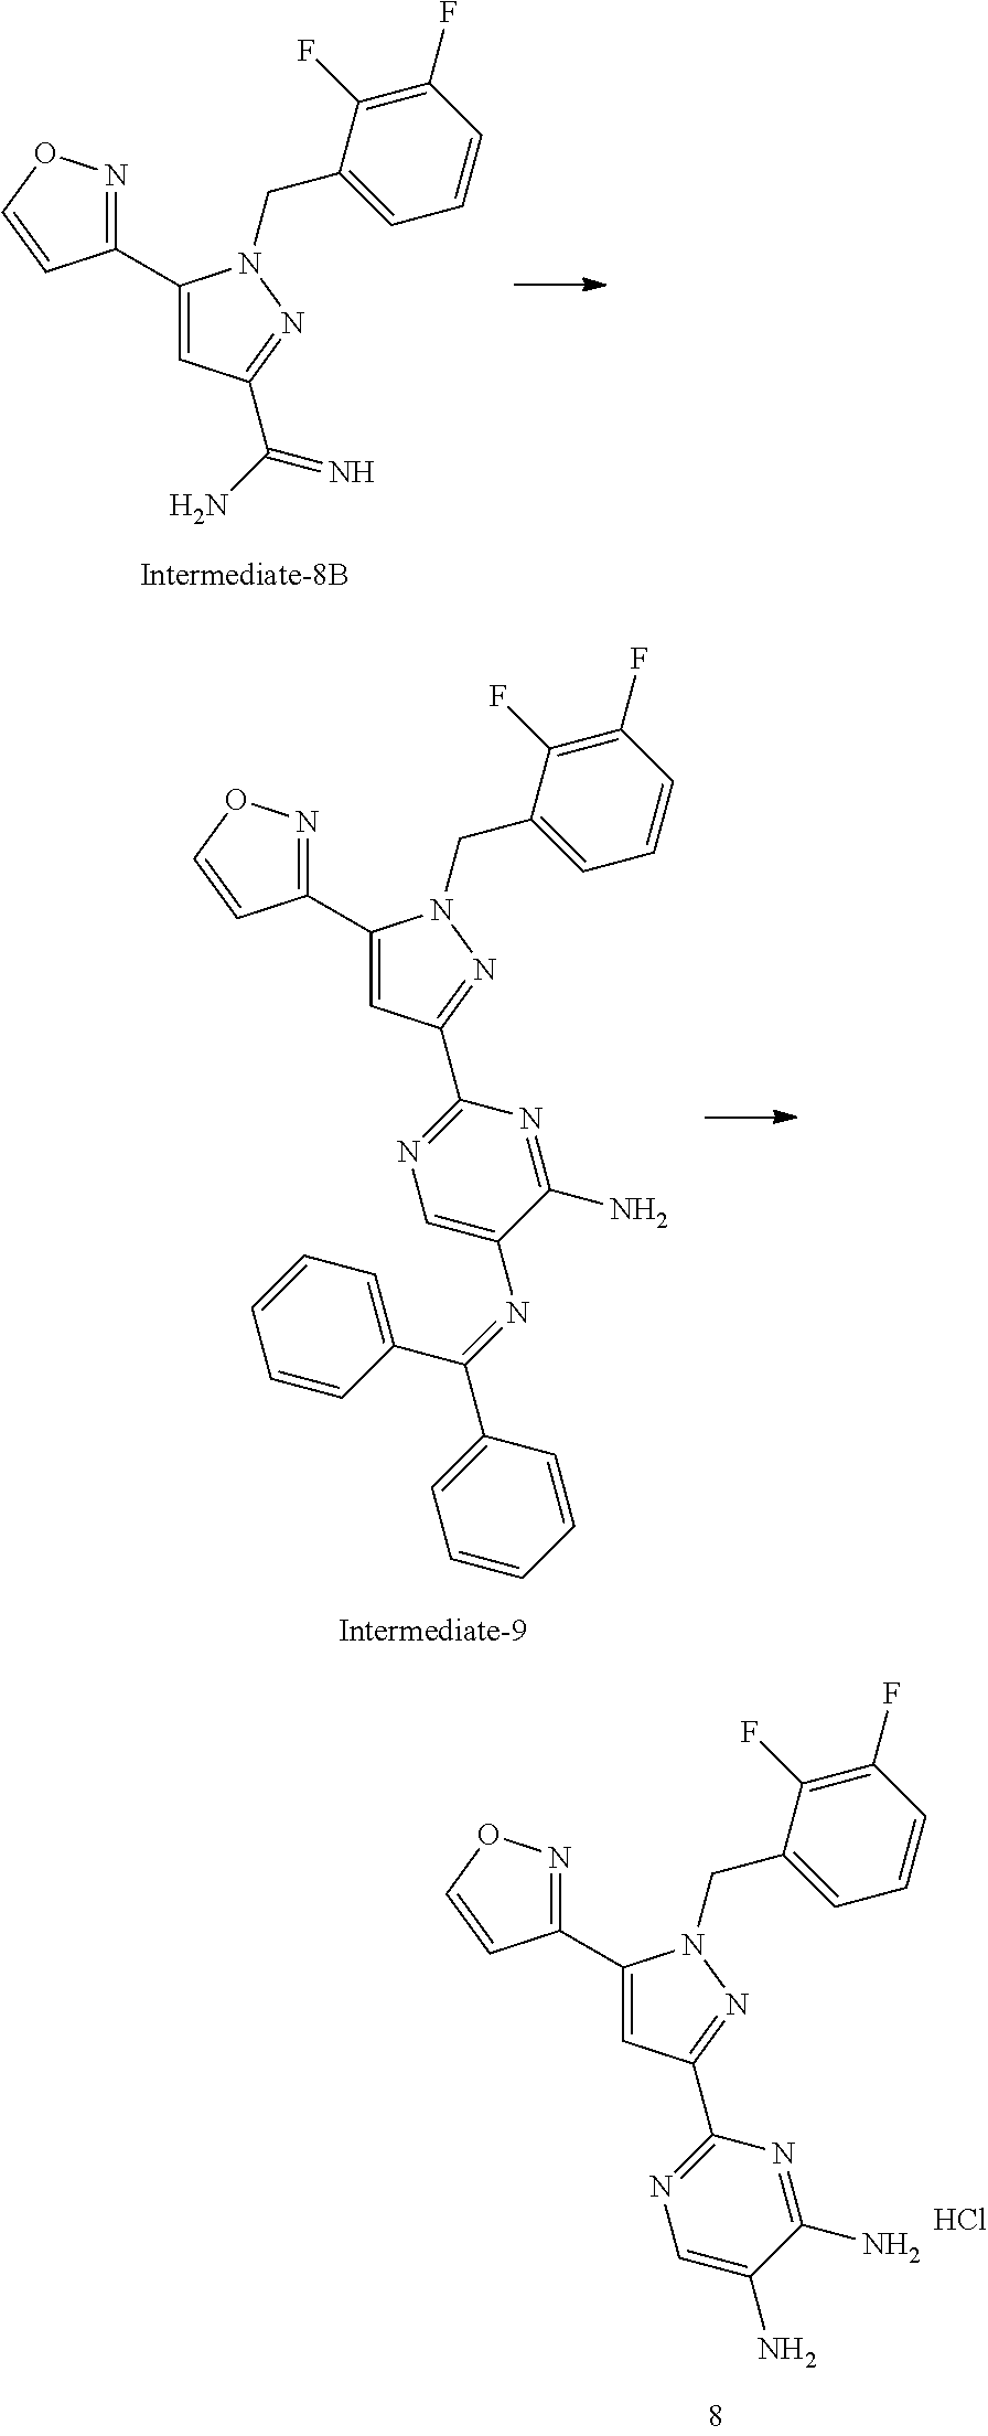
C1(C2=NOC=C2)=CC(C(N)=N)=NN1CC1=CC=CC(F)=C1F.C1(C2=NOC=C2)=CC(C2=NC=C(N=C(C3=CC=CC=C3)C3=CC=CC=C3)C(N)=N2)=NN1CC1=CC=CC(F)=C1F.C1(C2=NOC=C2)=CC(C2=NC=C(N)C(N)=N2)=NN1CC1=CC=CC(F)=C1F.Cl
